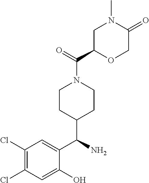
C1(Cl)=C(Cl)C=C(O)C(C(N)C2CCN(C(=O)C3OCC(=O)N(C)C3)CC2)=C1
